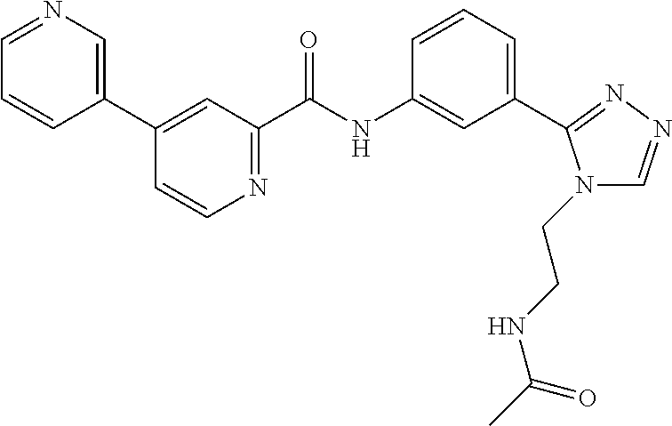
C1=CN=C(C(NC2=CC(C3=NN=CN3CCNC(C)=O)=CC=C2)=O)C=C1C1=CN=CC=C1
